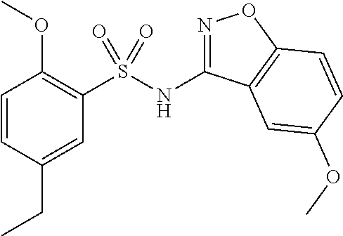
C1=CC(CC)=CC(S(NC2=NOC3=C2C=C(OC)C=C3)(=O)=O)=C1OC
